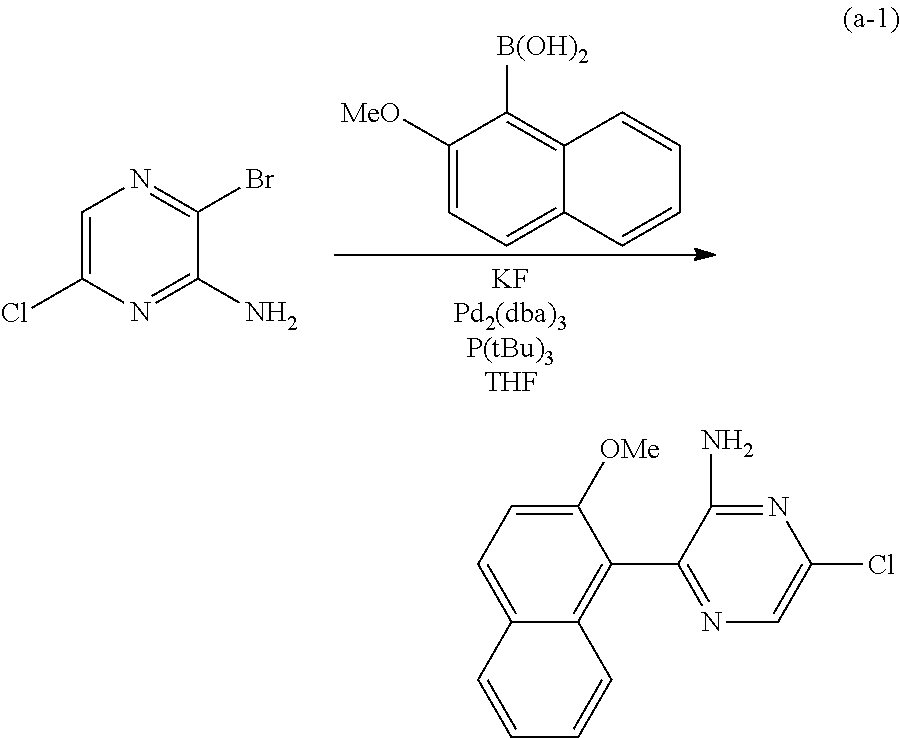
C1([MeO])=CC=C2C(=C1[B(OH)2])C=CC=C2.C1=C(Cl)N=C(N)C(Br)=N1.C1(C2=NC=C(Cl)N=C2N)=C2C(=CC=C1[OMe])C=CC=C2
